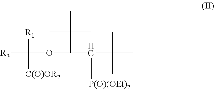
[R1]C([R3])([C(O)OR2])OC(C(C)(C)C)C([P(O)(OEt)2])C(C)(C)C
